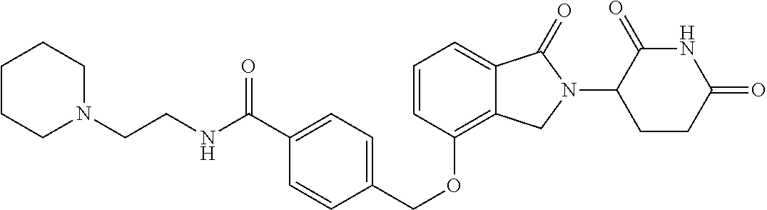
C(OC1=C2C(=CC=C1)C(=O)N(C1C(=O)NC(=O)CC1)C2)C1=CC=C(C(NCCN2CCCCC2)=O)C=C1
